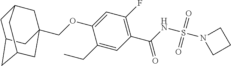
C(OC1=CC(F)=C(C(=O)NS(=O)(=O)N2CCC2)C=C1CC)C12CC3CC(CC(C1)C3)C2
